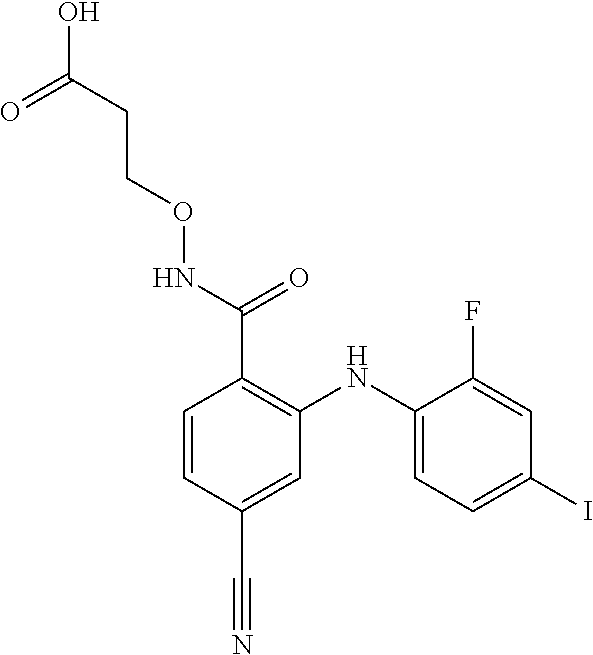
C(CONC(C1=C(NC2=CC=C(I)C=C2F)C=C(C#N)C=C1)=O)C(O)=O
